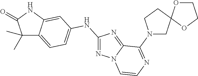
C1(C)(C)C2=CC=C(NC3=NN4C(=N3)C(N3CC5(CC3)OCCO5)=NC=C4)C=C2NC1=O
